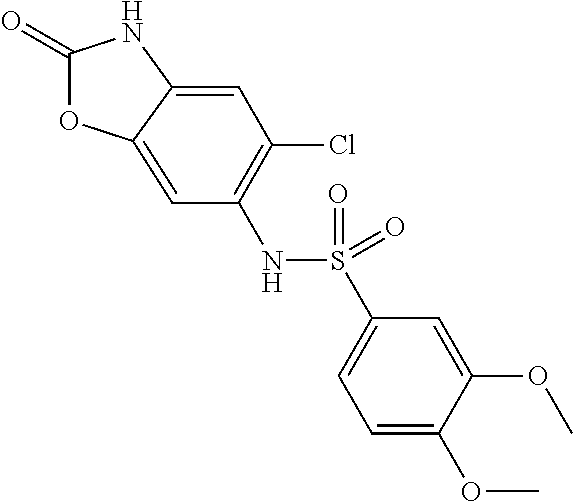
C1(=O)OC2=CC(NS(C3=CC=C(OC)C(OC)=C3)(=O)=O)=C(Cl)C=C2N1
